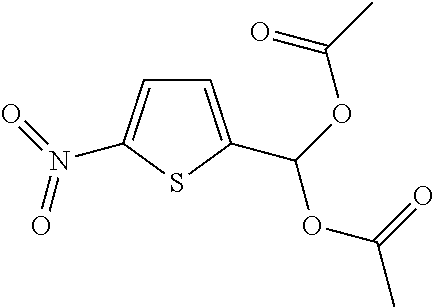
C1=C(C(OC(C)=O)OC(C)=O)SC(N(=O)=O)=C1
